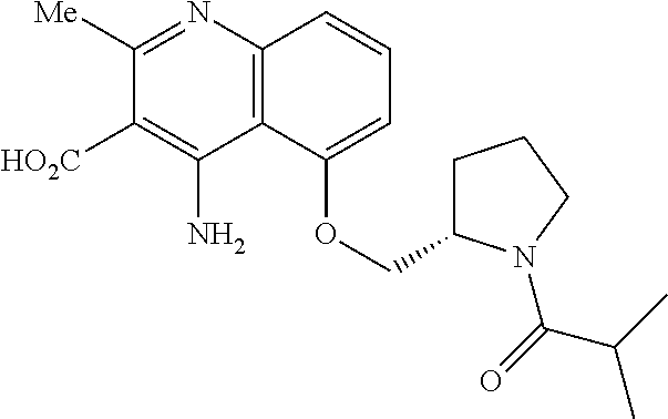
C1([Me])=NC2=C(C(N)=C1[HO2C])C(OCC1CCCN1C(=O)C(C)C)=CC=C2
